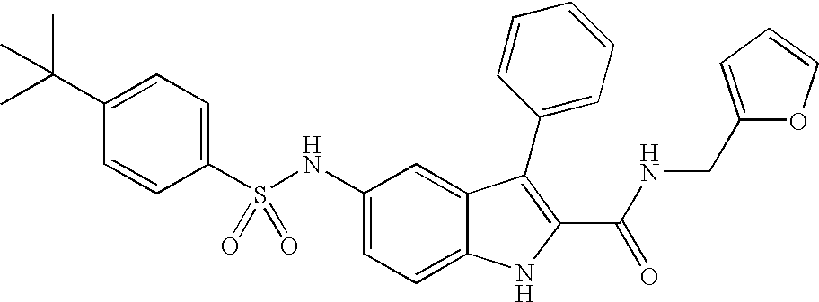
C1(C(C)(C)C)=CC=C(S(NC2=CC=C3C(=C2)C(C2=CC=CC=C2)=C(C(NCC2=CC=CO2)=O)N3)(=O)=O)C=C1
